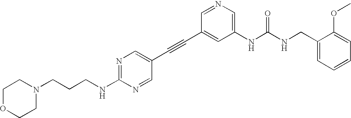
C1(NC(NCC2=CC=CC=C2OC)=O)=CN=CC(C#CC2=CN=C(NCCCN3CCOCC3)N=C2)=C1
